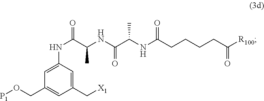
C1(C[X1])=CC(NC(=O)C(NC(C(NC(CCCCC([R100])=O)=O)C)=O)C)=CC(CO[P1])=C1
